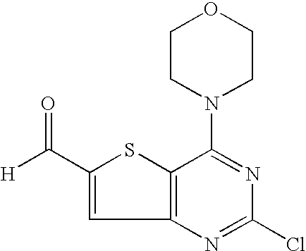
C12=C(SC(C([H])=O)=C1)C(N1CCOCC1)=NC(Cl)=N2
